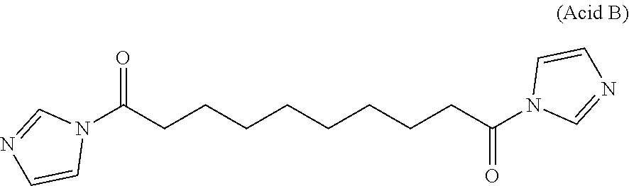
N1(C(CCCCCCCCC(N2C=NC=C2)=O)=O)C=NC=C1
